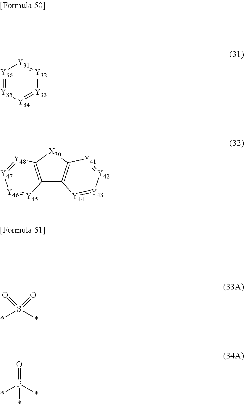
[Y36]1=[Y35][Y34]=[Y33][Y32]=[Y31]1.C12=C([X30]C3=C1[Y44]=[Y43][Y42]=[Y41]3)[Y48]=[Y47][Y46]=[Y45]2.*S(*)(=O)=O.*P(*)(=O)*
